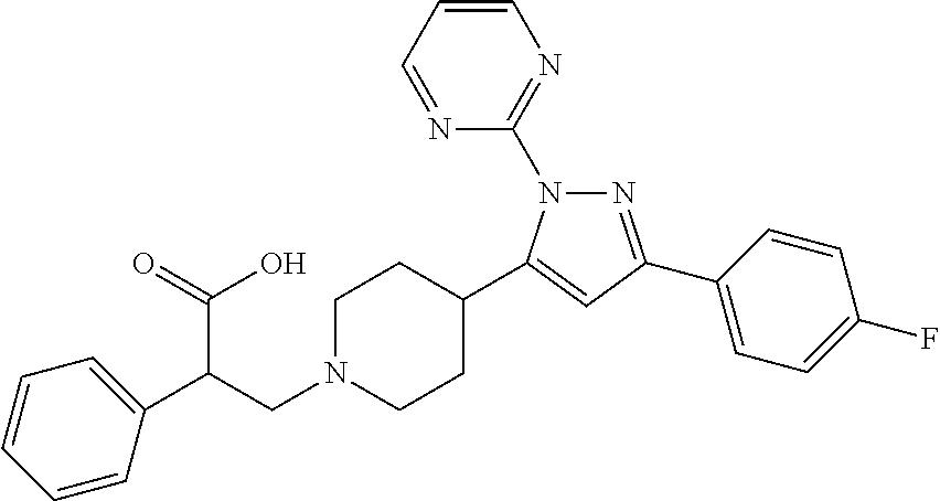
N1=C(C2=CC=C(F)C=C2)C=C(C2CCN(CC(C(=O)O)C3=CC=CC=C3)CC2)N1C1=NC=CC=N1
